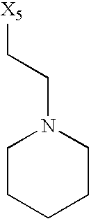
C1CCCCN1CC[X5]
